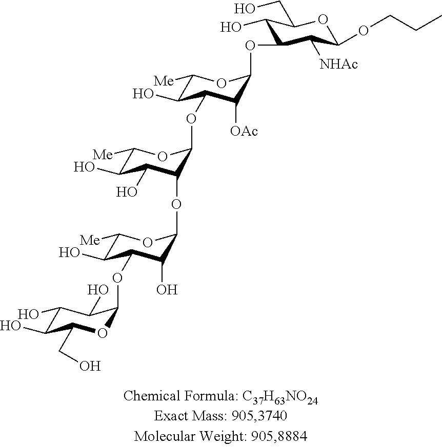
C1(O)C(O)C(CO)OC(OC2C(O)C([Me])OC(OC3C(O)C(O)C([Me])OC3OC3C(O)C([Me])OC(OC4C([NHAc])C(OCCC)OC(CO)C4O)C3[OAc])C2O)C1O
